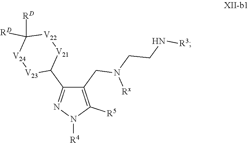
C1(C2[V21][V22]C([RD])([RD])[V24][V23]2)=NN([R4])C([R5])=C1CN([Rx])CCN[R3]
